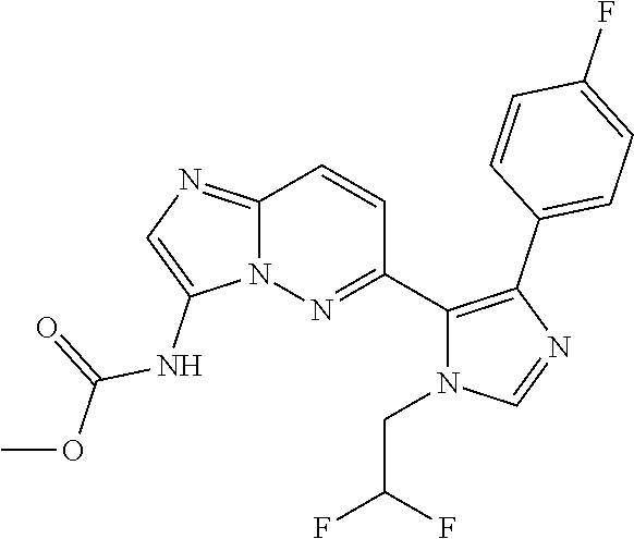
C12=NC=C(NC(OC)=O)N1N=C(C1=C(C3=CC=C(F)C=C3)N=CN1CC(F)F)C=C2
